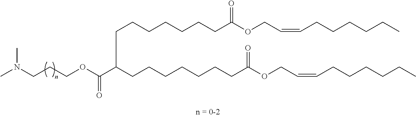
CN(CCCOC(C(CCCCCCCC(OCC=CCCCCCC)=O)CCCCCCCC(OCC=CCCCCCC)=O)=O)C
